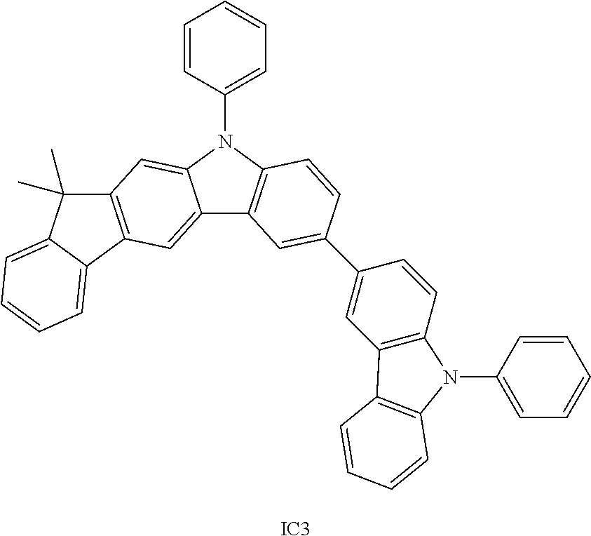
C12=CC3=C(C=C1N(C1=CC=CC=C1)C1=C2C=C(C2=CC4=C(C=C2)N(C2=CC=CC=C2)C2=C4C=CC=C2)C=C1)C(C)(C)C1=CC=CC=C31.[IC3]
